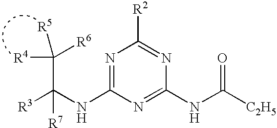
N1=C(NC([R3])(C([R4])([R6])[R5])[R7])N=C(NC([C2H5])=O)N=C1[R2]
